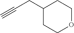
C1(CC#C)CCOCC1
